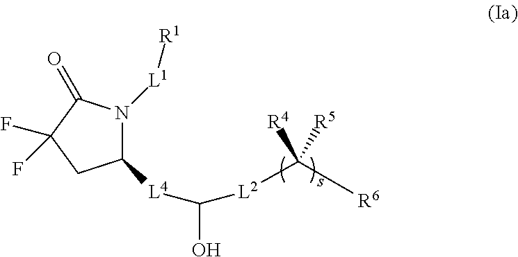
N1([L1][R1])C([L4]C(O)[L2]C([R6])([R4])[R5])CC(F)(F)C1=O
